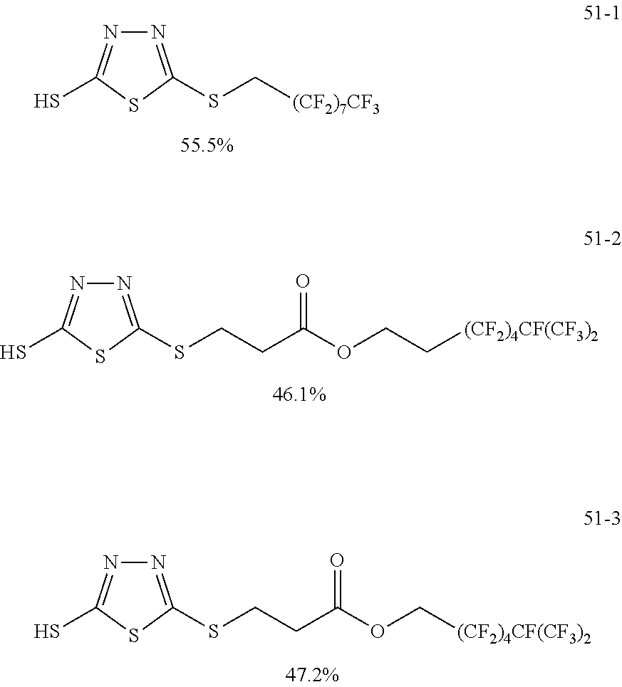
N1=C(SC[(CF2)7CF3])SC(S)=N1.N1=C(SCCC(OCC[(CF2)4CF(CF3)2])=O)SC(S)=N1.N1=C(SCCC(OC[(CF2)4CF(CF3)2])=O)SC(S)=N1
